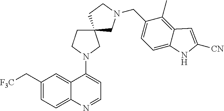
C1(C[F3C])=CC=C2C(=C1)C(N1CCC3(C1)CN(CC1=CC=C4C(=C1C)C=C([CN])N4)CC3)=CC=N2
